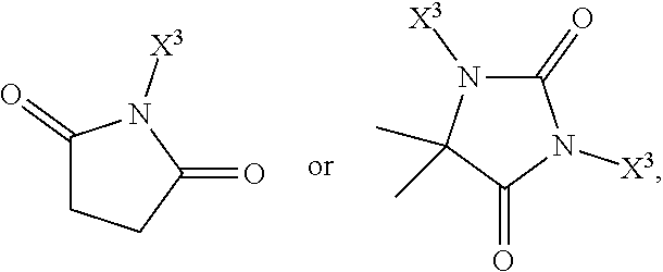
C1(=O)CCC(=O)N1[X3].N1([X3])C(=O)N([X3])C(=O)C1(C)C
